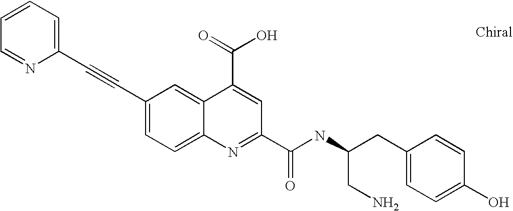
C1=CC=NC(C#CC2=CC=C3C(=C2)C(C(=O)O)=CC(C(NC(CC2=CC=C(O)C=C2)CN)=O)=N3)=C1
